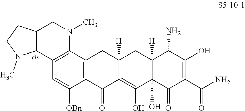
C12([H])C(O)(C(=O)C(C(N)=O)=C(O)C1N)C(O)=C1C([H])(C2)CC2=C(C1=O)C([OBn])=CC1=C2N(C)CC2C1N(C)CC2
